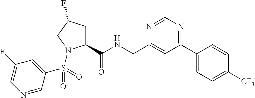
C1(C2=NC=NC(CNC(C3CC(F)CN3S(=O)(=O)C3=CC(F)=CN=C3)=O)=C2)=CC=C([CF3])C=C1
